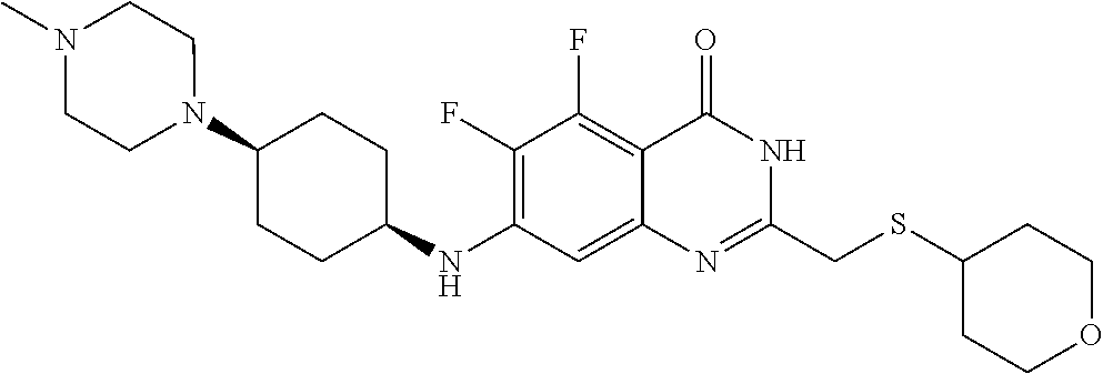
C1(F)=C(NC2CCC(N3CCN(C)CC3)CC2)C=C2C(=C1F)C(=O)NC(CSC1CCOCC1)=N2
